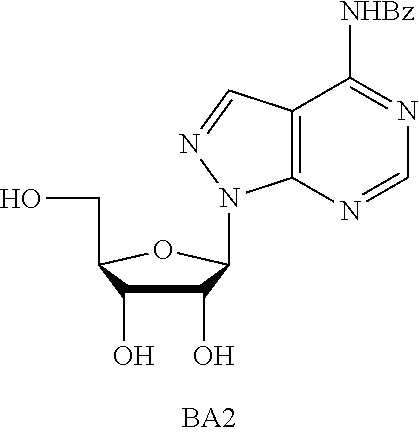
C1(O)C(O)C(CO)OC1N1C2=C(C([NHBz])=NC=N2)C=N1
